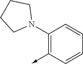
C1(N2CCCC2)=C(->C)C=CC=C1
